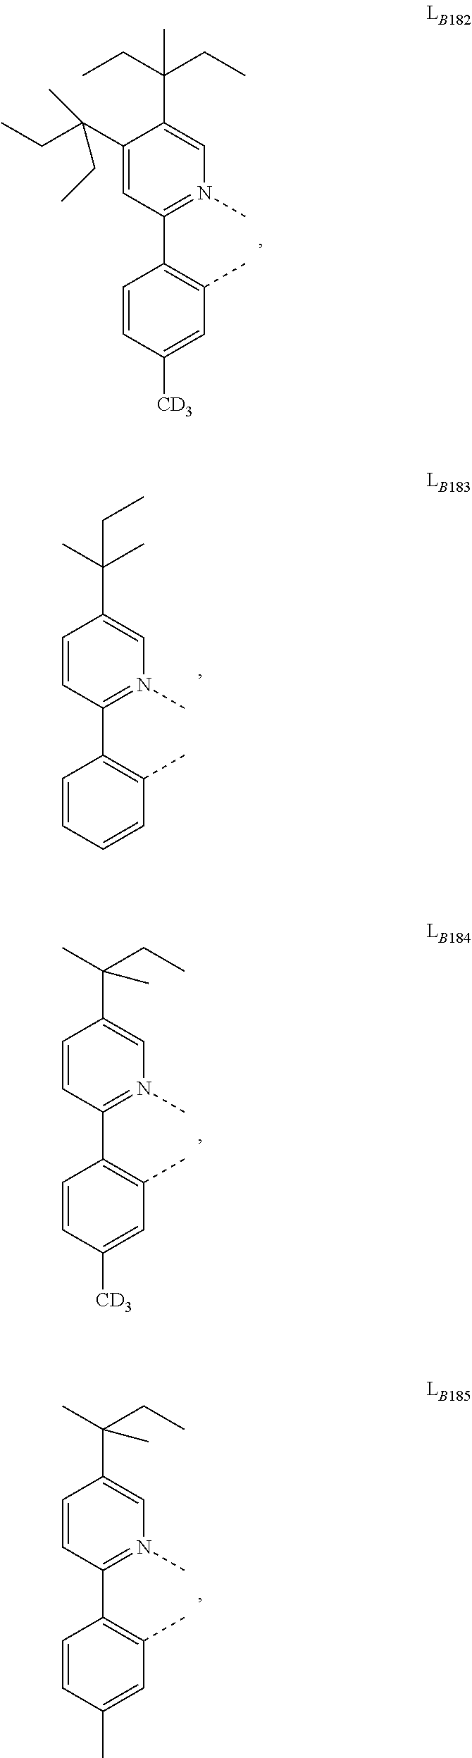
C1(C(CC)(C)CC)=CC(C2=C(C)C=C([CD3])C=C2)=N(C)C=C1C(CC)(CC)C.C1=CC(C2=C(C)C=CC=C2)=N(C)C=C1C(C)(C)CC.C1=CC(C2=C(C)C=C([CD3])C=C2)=N(C)C=C1C(CC)(C)C.C1=CC(C2=C(C)C=C(C)C=C2)=N(C)C=C1C(CC)(C)C
